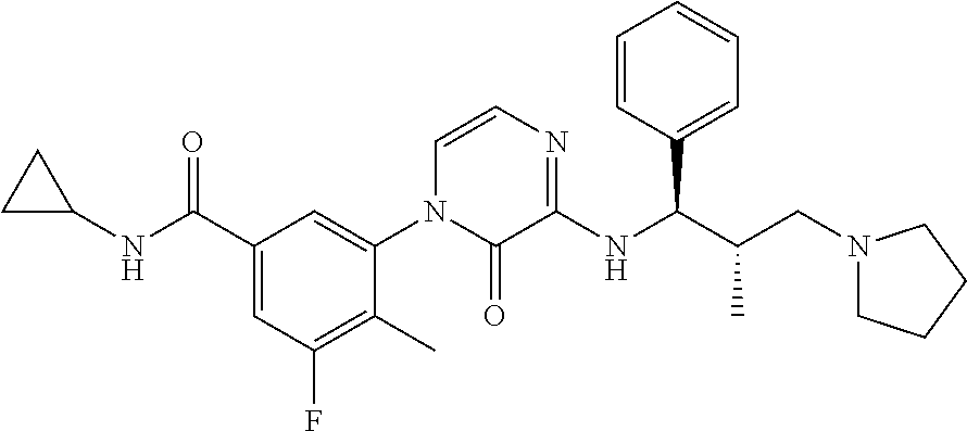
C1=C(C(NC2CC2)=O)C=C(N2C=CN=C(NC(C(CN3CCCC3)C)C3=CC=CC=C3)C2=O)C(C)=C1F
